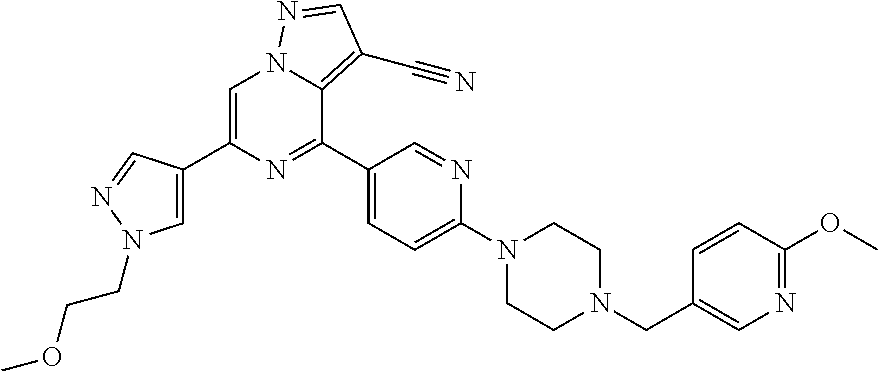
C1=C(C2=CN(CCOC)N=C2)N=C(C2=CC=C(N3CCN(CC4=CN=C(OC)C=C4)CC3)N=C2)C2=C(C#N)C=NN12
